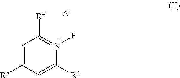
C1=C([R4])N(F)=C([R4])C=C1[R5].[A-]
